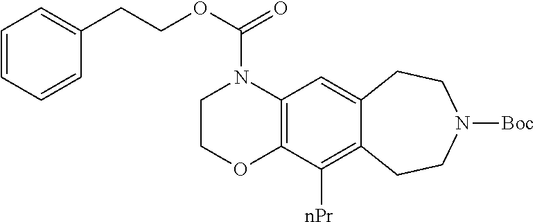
C1COC2=C(N1C(OCCC1=CC=CC=C1)=O)C=C1C(=C2[nPr])CCN([Boc])CC1
